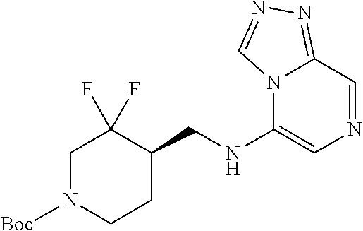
N12C(NCC3CCN([Boc])CC3(F)F)=CN=CC1=NN=C2
